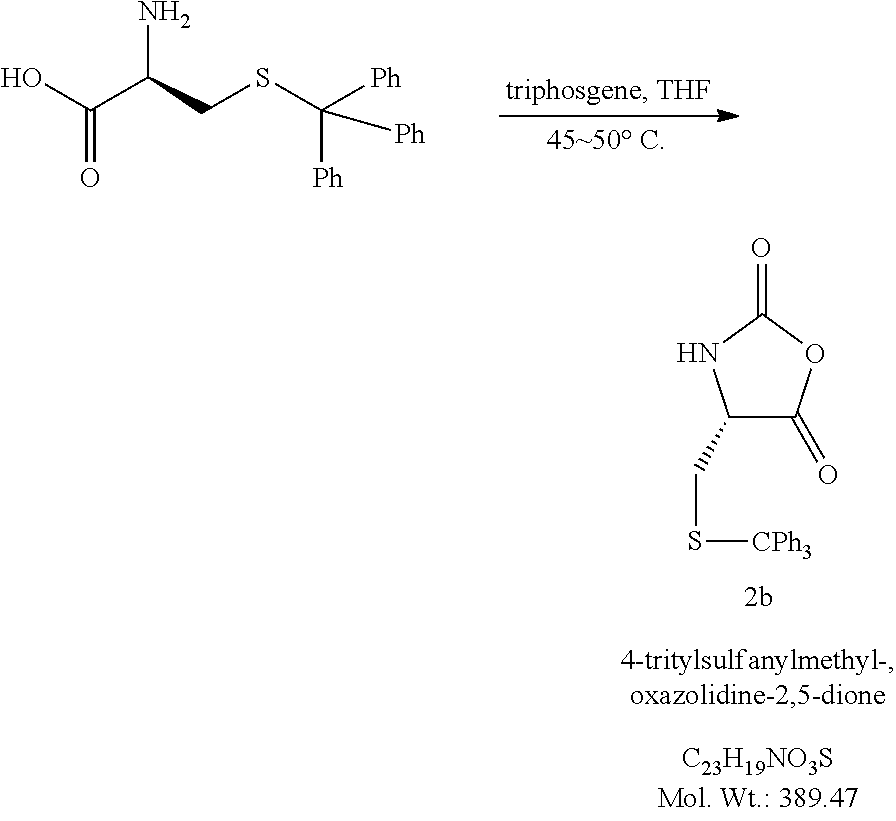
C1(CS[CPh3])C(=O)OC(=O)N1.OC(C(CSC([Ph])([Ph])[Ph])N)=O
